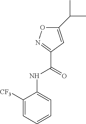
C1=C([CF3])C(NC(C2=NOC(C(C)C)=C2)=O)=CC=C1
